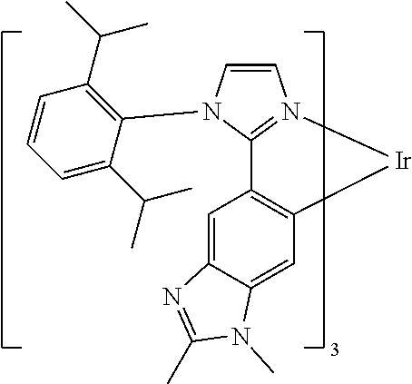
C1=CN(C2=C(C(C)C)C=CC=C2C(C)C)C2=N1[Ir]C1=C2C=C2C(=C1)N(C)C(C)=N2
